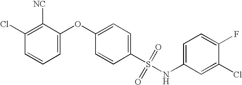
C1=CC=C(OC2=CC=C(S(=O)(=O)NC3=CC=C(F)C(Cl)=C3)C=C2)C([NC])=C1Cl
